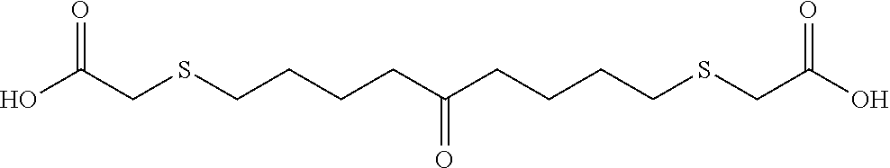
OC(CSCCCCC(CCCCSCC(O)=O)=O)=O
